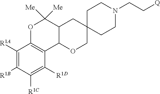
C1([R1A])=C([R1B])C([R1C])=C([R1D])C2=C1OC([Me])([Me])C1C2OCC2(C1)CCN(CC[Q])CC2
